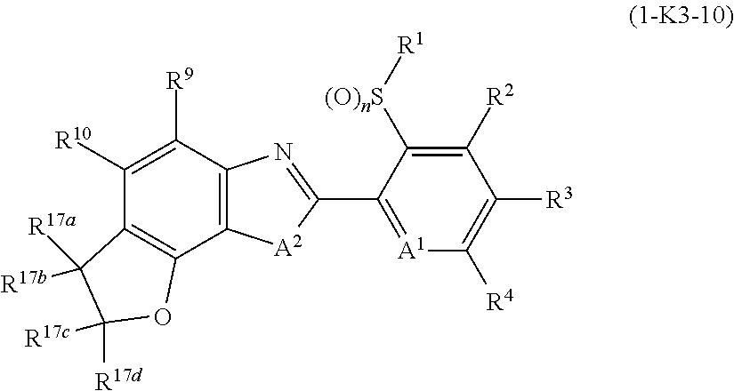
C1([R10])=C([R9])C2=C(C3=C1C([R17b])([R17a])C([R17d])([R17c])O3)[A2]C(C1=[A1]C([R4])=C([R3])C([R2])=C1[(O)nS][R1])=N2
